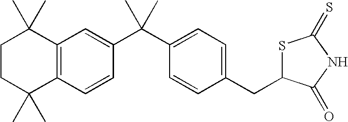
C1CC(C)(C)C2=C(C1(C)C)C=C(C(C1=CC=C(CC3SC(=S)NC3=O)C=C1)(C)C)C=C2
